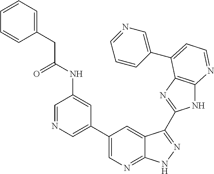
C1=NC=C(C2=CN=C3C(=C2)C(C2=NC4=C(N2)N=CC=C4C2=CN=CC=C2)=NN3)C=C1NC(CC1=CC=CC=C1)=O
